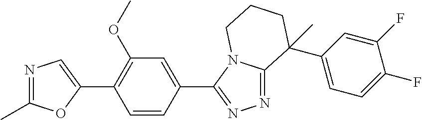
N1=C(C)OC(C2=C(OC)C=C(C3=NN=C4N3CCCC4(C3=CC=C(F)C(F)=C3)C)C=C2)=C1
